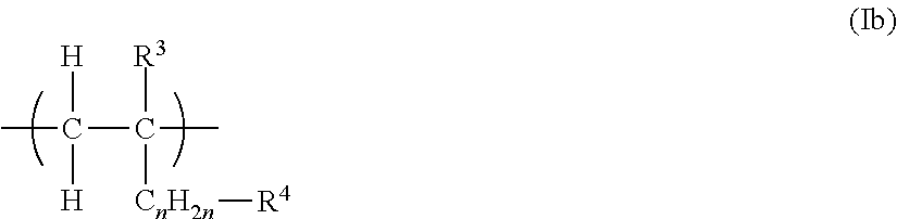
CC(C(C)([R3])[CnH2n][R4])([H])[H]
